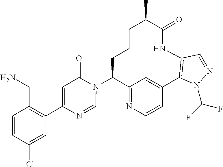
C12=NC=CC(=C1)C1=C(NC(=O)C(C)CCCC2N2C(=O)C=C(C3=C(CN)C=CC(Cl)=C3)N=C2)C=NN1C(F)F
